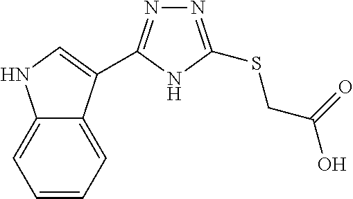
N1=C(C2=CNC3=CC=CC=C32)NC(SCC(O)=O)=N1
